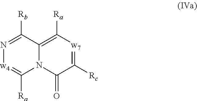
N12C(=C([Ra])[w7]=C([Rc])C1=O)C([Rb])=N[w4]=C2[Ra]
